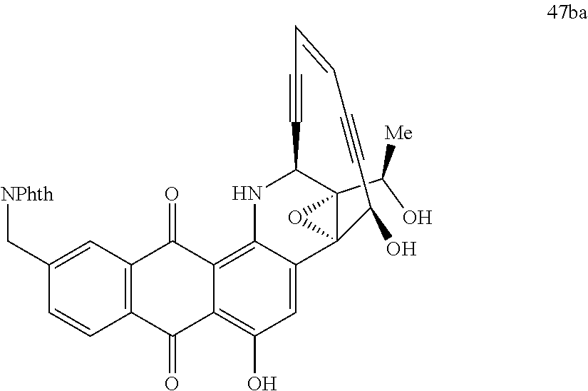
C12(C(O)[Me])C3(C4=CC(O)=C5C(=O)C6=C(C(=O)C5=C4NC1C#CC=CC#CC3O)C=C(C[NPhth])C=C6)O2
